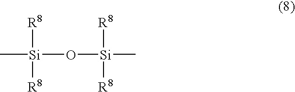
C[Si]([R8])([R8])O[Si]([R8])([R8])C
